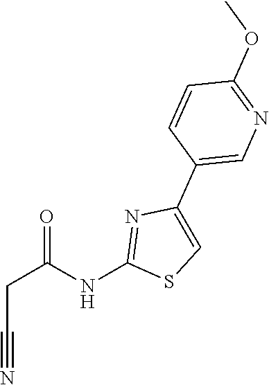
C1(C2=CN=C(OC)C=C2)=CSC(NC(CC#N)=O)=N1
